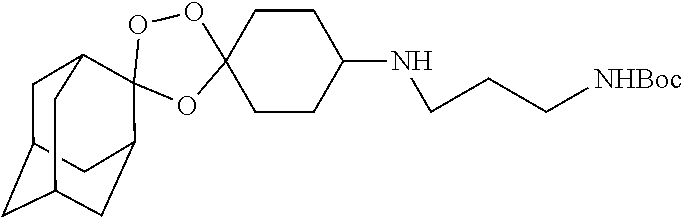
C1C2CC3CC(C4(C1C3)OC1(OO4)CCC(NCCC[NHBoc])CC1)C2
